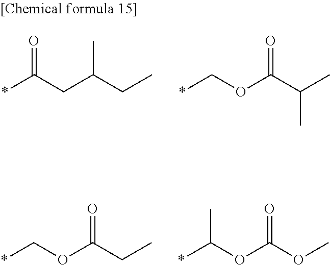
*COC(CC)=O.*C(OC(OC)=O)C.*C(CC(CC)C)=O.*COC(C(C)C)=O
